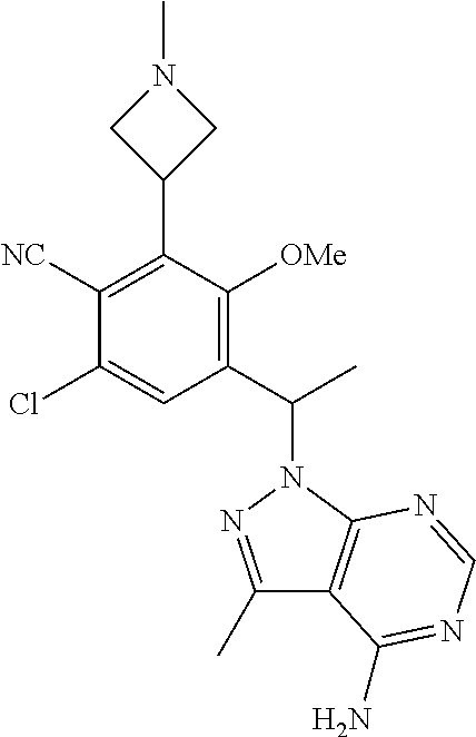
C1(Cl)=CC(C(C)N2N=C(C)C3=C2N=CN=C3N)=C([OMe])C(C2CN(C)C2)=C1[NC]
